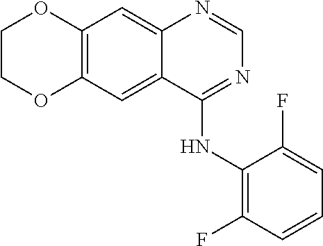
C12=C(C=C3C(=C1)N=CN=C3NC1=C(F)C=CC=C1F)OCCO2
